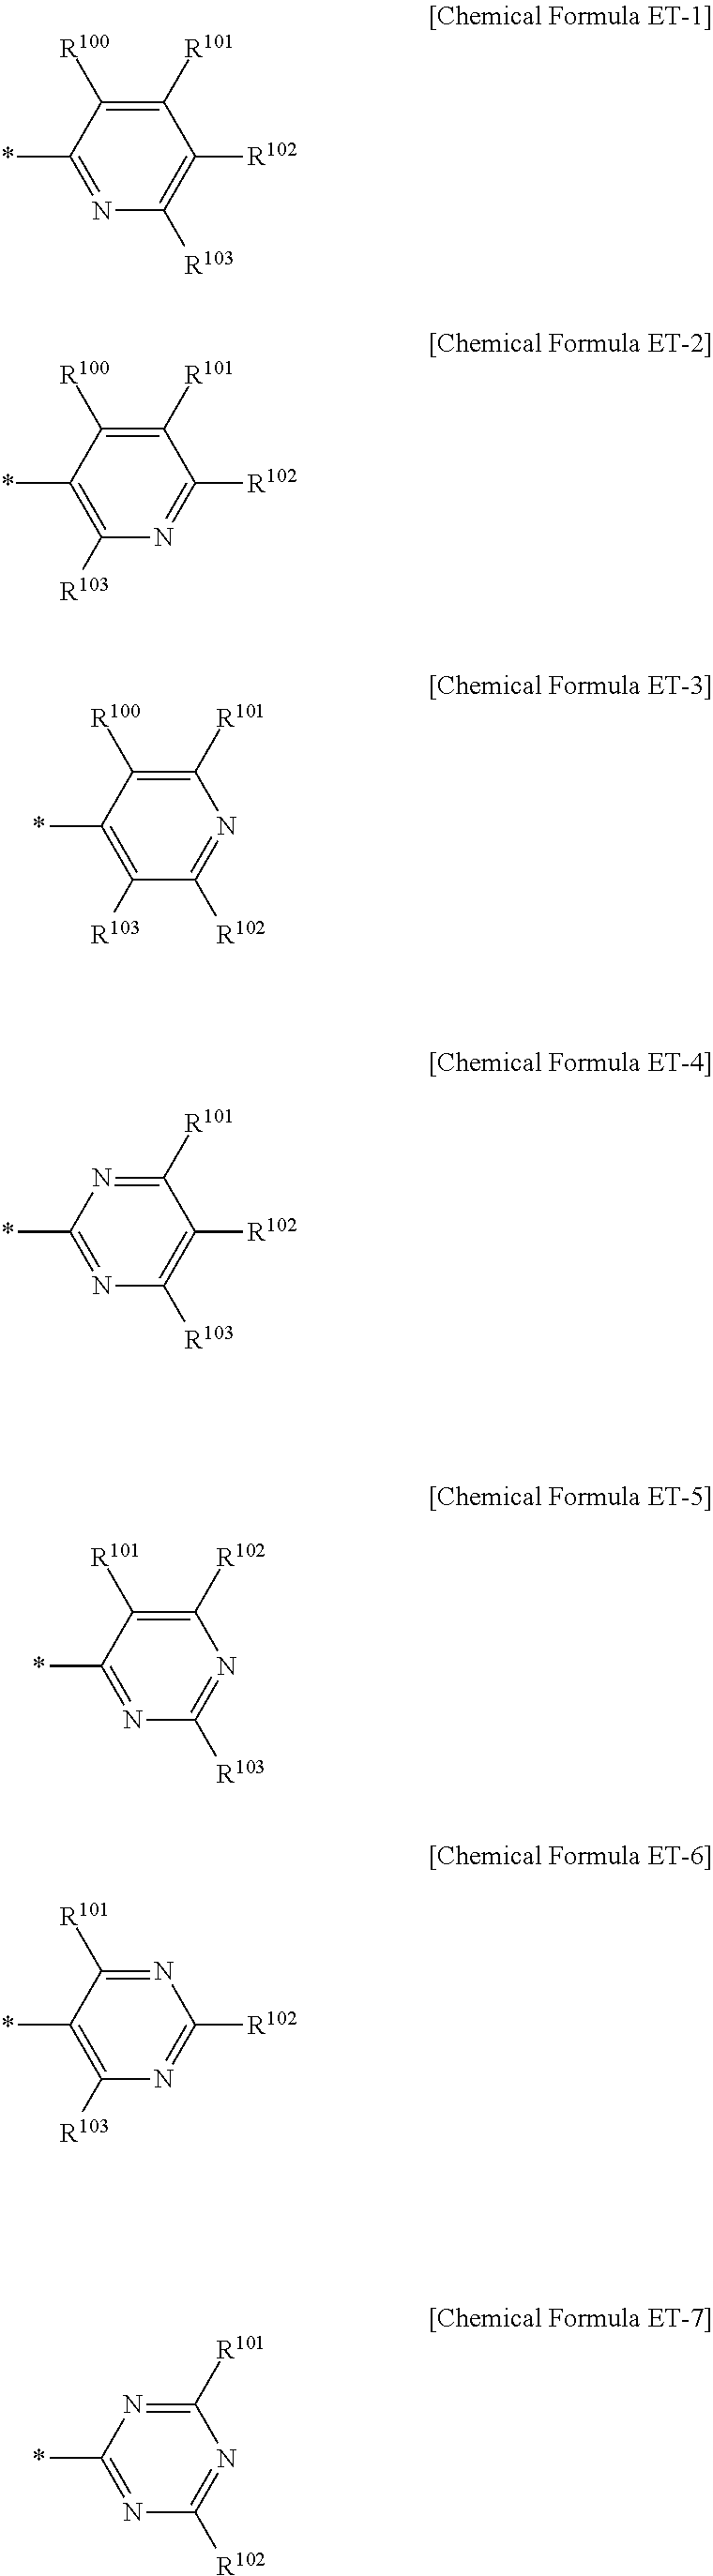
C1([R101])=C([R100])C(*)=NC([R103])=C1[R102].C1([R101])=C([R100])C(*)=C([R103])N=C1[R102].C1([R101])=NC(*)=NC([R103])=C1[R102].C1([R102])=C([R101])C(*)=NC([R103])=N1.N1=C([R101])C(*)=C([R103])N=C1[R102].C1([R101])=NC(*)=NC([R102])=N1.C1([R101])=C([R100])C(*)=C([R103])C([R102])=N1
